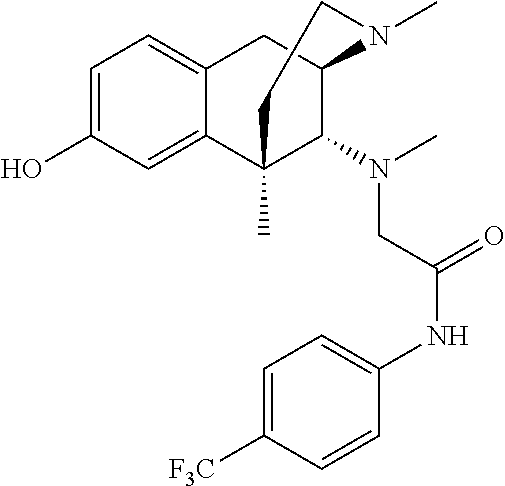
C1=C(O)C=C2C(=C1)CC1C(N(CC(NC3=CC=C([F3C])C=C3)=O)C)C2(C)CCN1C
